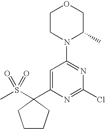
CS(C1(C2=CC(N3C(C)COCC3)=NC(Cl)=N2)CCCC1)(=O)=O
